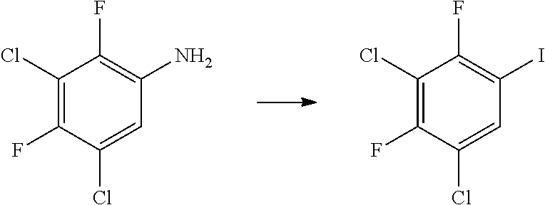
C1(Cl)=C(F)C(Cl)=CC(N)=C1F.C1(Cl)=C(F)C(Cl)=CC(I)=C1F
